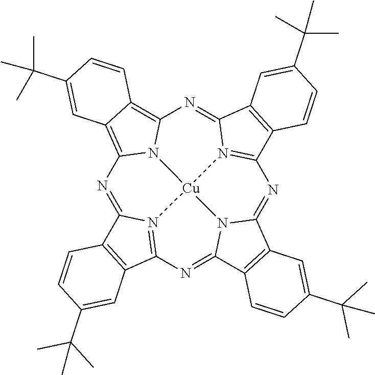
N1=C2N3=C(N=C4N5C(=NC6=N7C(=NC8=C9C(=C1N8[Cu]753)C=C(C(C)(C)C)C=C9)C1=C6C=CC(C(C)(C)C)=C1)C1=C4C=CC(C(C)(C)C)=C1)C1=C2C=CC(C(C)(C)C)=C1
